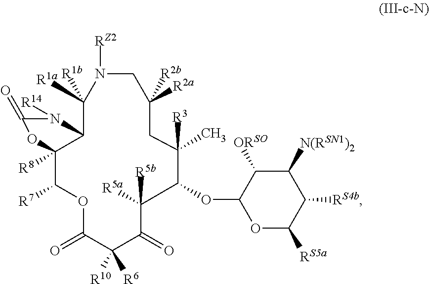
C1([R1a])([R1b])C2C([R8])(C([R7])OC(=O)C([R10])([R6])C(=O)C([R5a])([R5b])C(OC3OC([RS5a])C([RS4b])C([N(RSN1)2])C3[ORSO])C(C)([R3])CC([R2a])([R2b])CN1[RZ2])OC(=O)N2[R14]
